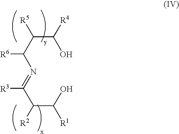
C(C([R5])C(O)[R4])([R6])N=C(C([R2])C(O)[R1])[R3]
